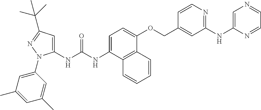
N(C(NC1=CC(C(C)(C)C)=NN1C1=CC(C)=CC(C)=C1)=O)C1=CC=C(OCC2=CC(NC3=CN=CC=N3)=NC=C2)C2=C1C=CC=C2
